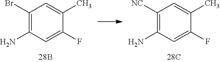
C1(Br)=C(N)C=C(F)C(C)=C1.C1([NC])=C(N)C=C(F)C(C)=C1
